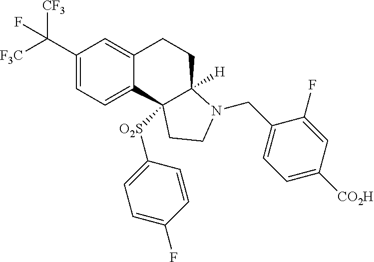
C1(C([F3C])([CF3])F)=CC=C2C(=C1)CCC1([H])C2([O2S]C2=CC=C(F)C=C2)CCN1CC1=CC=C([CO2H])C=C1F
